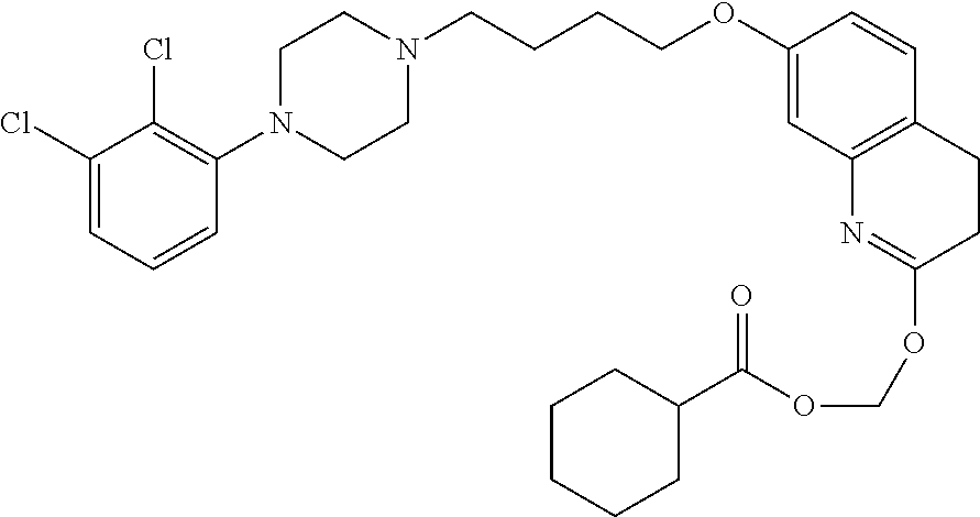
C1(Cl)=CC=CC(N2CCN(CCCCOC3=CC4=C(C=C3)CCC(OCOC(C3CCCCC3)=O)=N4)CC2)=C1Cl
